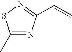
C1(C)=NC(C=C)=NS1
